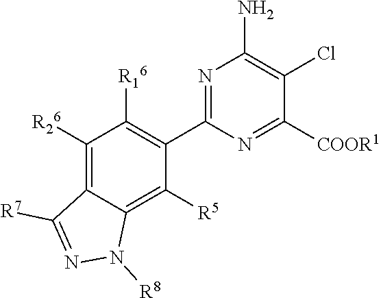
N1=C(C2=C([R16])C([R26])=C3C(=C2[R5])N([R8])N=C3[R7])N=C([COOR1])C(Cl)=C1N
